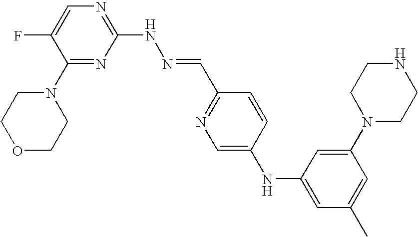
N1=C(NN=CC2=NC=C(NC3=CC(C)=CC(N4CCNCC4)=C3)C=C2)N=C(N2CCOCC2)C(F)=C1
